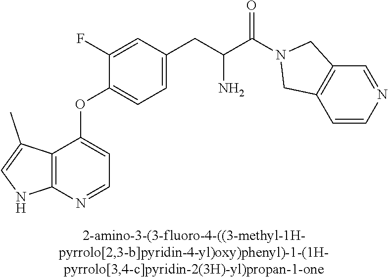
C1(F)=CC(CC(C(N2CC3=C(C2)C=NC=C3)=O)N)=CC=C1OC1=CC=NC2=C1C(C)=CN2
